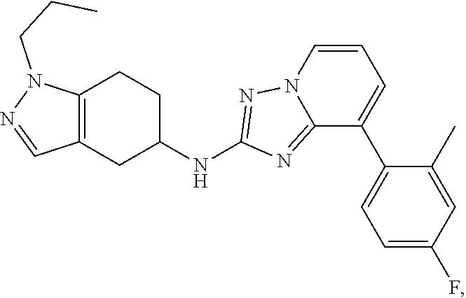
C12=C(CC(NC3=NN4C(=N3)C(C3=CC=C(F)C=C3C)=CC=C4)CC1)C=NN2CCC
